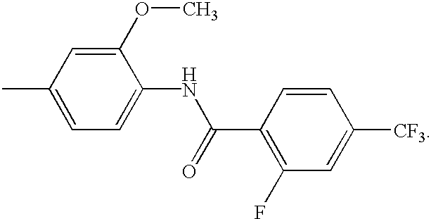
CC1=CC=C(NC(C2=C(F)C=C([CF3])C=C2)=O)C(OC)=C1
